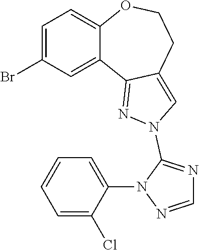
C1=C(Br)C=C2C(=C1)OCCC1=CN(C3=NC=NN3C3=CC=CC=C3Cl)N=C21
